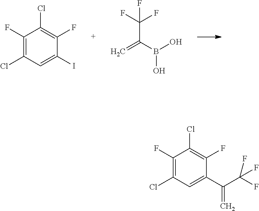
C1(F)=C(Cl)C=C(I)C(F)=C1Cl.C=C(C(F)(F)F)B(O)O.C1(F)=C(Cl)C=C(C(=C)C(F)(F)F)C(F)=C1Cl
